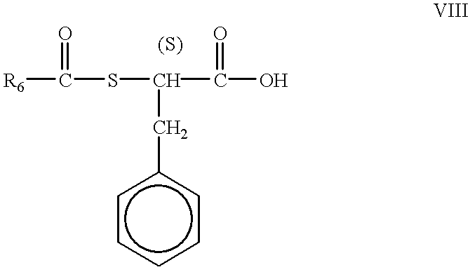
[R6]C(=O)SC(C(=O)O)Cc1ccccc1
